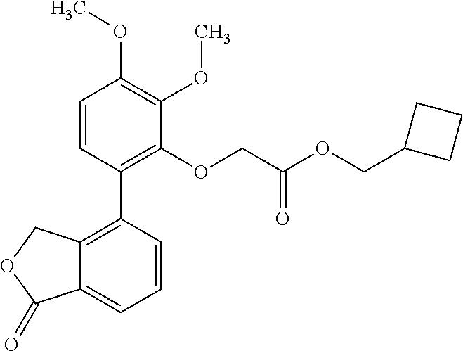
C12=C(C3=C(OCC(OCC4CCC4)=O)C(OC)=C(OC)C=C3)C=CC=C1C(=O)OC2
